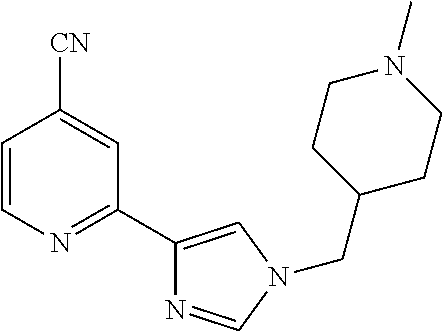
C1=CN=C(C2=CN(CC3CCN(C)CC3)C=N2)C=C1[CN]
